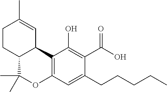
C12=C(C=C(CCCCC)C(C(O)=O)=C1O)OC(C)(C)C1C2C=C(C)CC1
